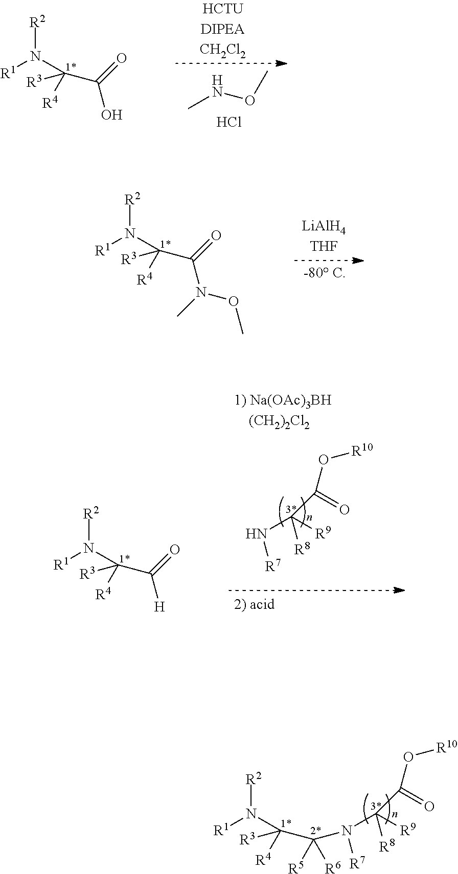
C(C(=O)O)([R3])(N([R1])[R2])[R4].CNOC.Cl.C(C(=O)N(C)OC)([R3])(N([R1])[R2])[R4].[-80 C].C(C(=O)[H])([R3])(N([R1])[R2])[R4].N([R7])C([R8])([R9])C(=O)O[R10].N([R7])(C([R8])([R9])C(=O)O[R10])C(C(N([R2])[R1])([R3])[R4])([R5])[R6]
